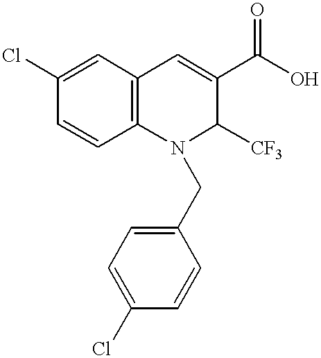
C1=CC2=C(C=C1Cl)C=C(C(O)=O)C([CF3])N2CC1=CC=C(Cl)C=C1
